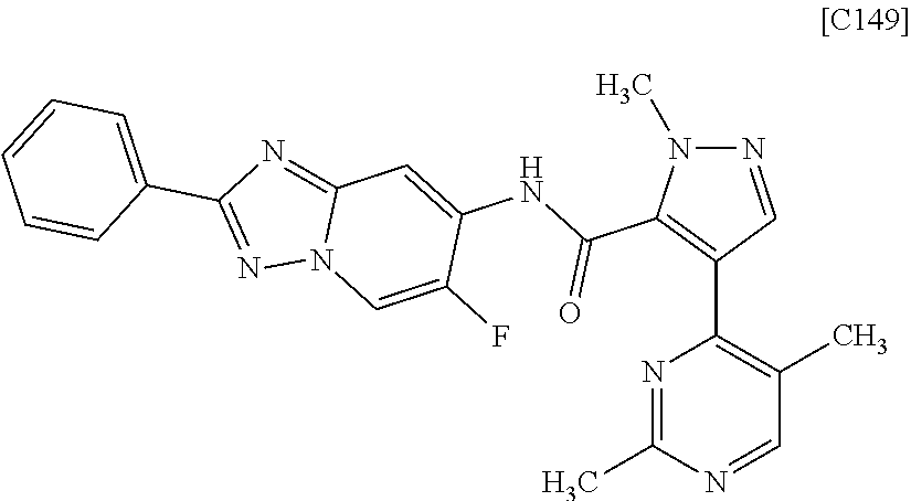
N1=C(C)N=CC(C)=C1C1=C(C(=O)NC2=CC3=NC(C4=CC=CC=C4)=NN3C=C2F)N(C)N=C1
